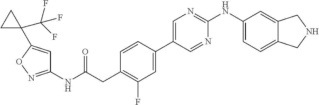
C1=CC(C2=CN=C(NC3=CC=C4C(=C3)CNC4)N=C2)=CC(F)=C1CC(NC1=NOC(C2(C(F)(F)F)CC2)=C1)=O
